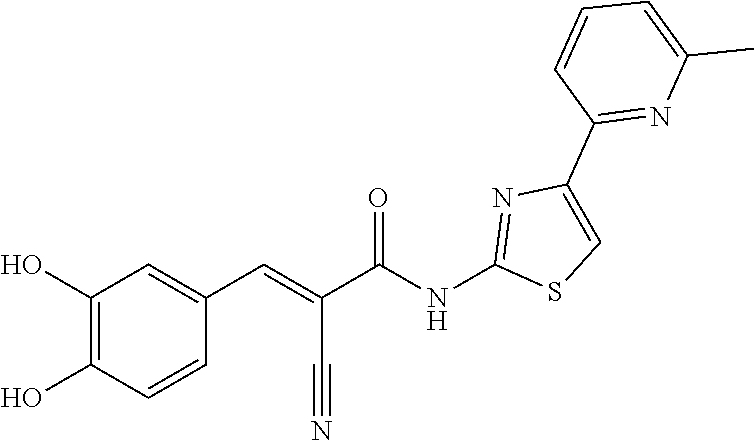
C1=C(C)N=C(C2=CSC(NC(C(=CC3=CC(O)=C(O)C=C3)C#N)=O)=N2)C=C1
